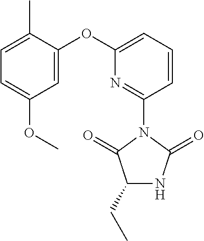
C1(CC)NC(=O)N(C2=NC(OC3=CC(OC)=CC=C3C)=CC=C2)C1=O
